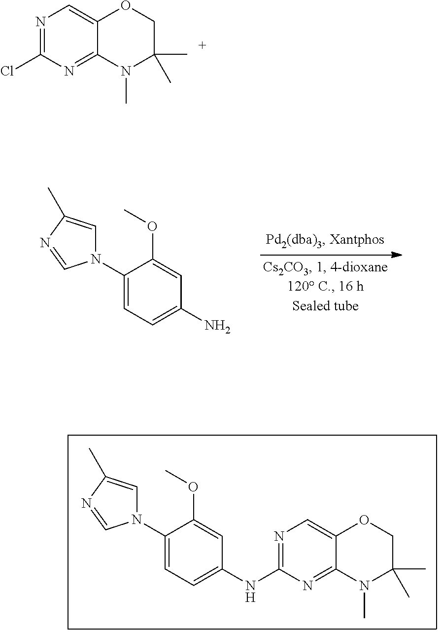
C1(N2C=C(C)N=C2)=CC=C(N)C=C1OC.C1(N2C=C(C)N=C2)=CC=C(NC2=NC=C3C(=N2)N(C)C(C)(C)CO3)C=C1OC.N1=C(Cl)N=C2C(=C1)OCC(C)(C)N2C
